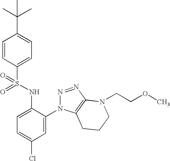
C1=CC(S(NC2=CC=C(Cl)C=C2N2N=NC3=C2CCCN3CCOC)(=O)=O)=CC=C1C(C)(C)C
